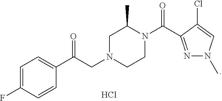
C1=C(F)C=CC(C(CN2CCN(C(C3=NN(C)C=C3Cl)=O)C(C)C2)=O)=C1.Cl
